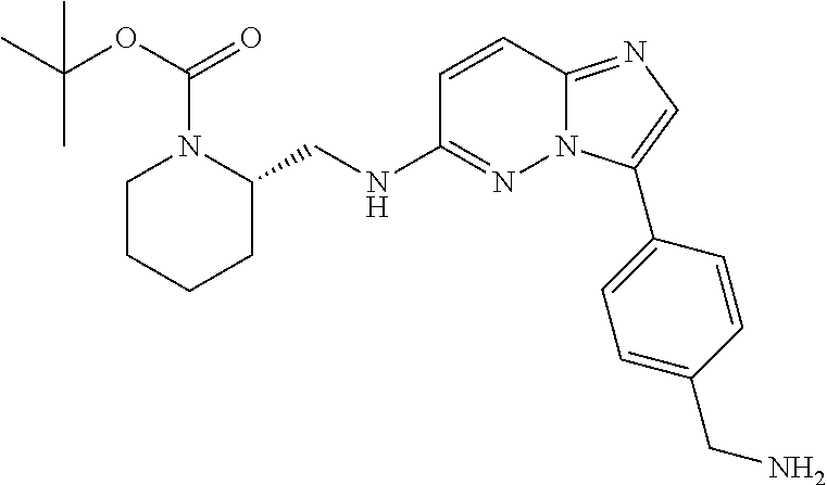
C1=CC2=NC=C(C3=CC=C(CN)C=C3)N2N=C1NCC1N(C(=O)OC(C)(C)C)CCCC1
